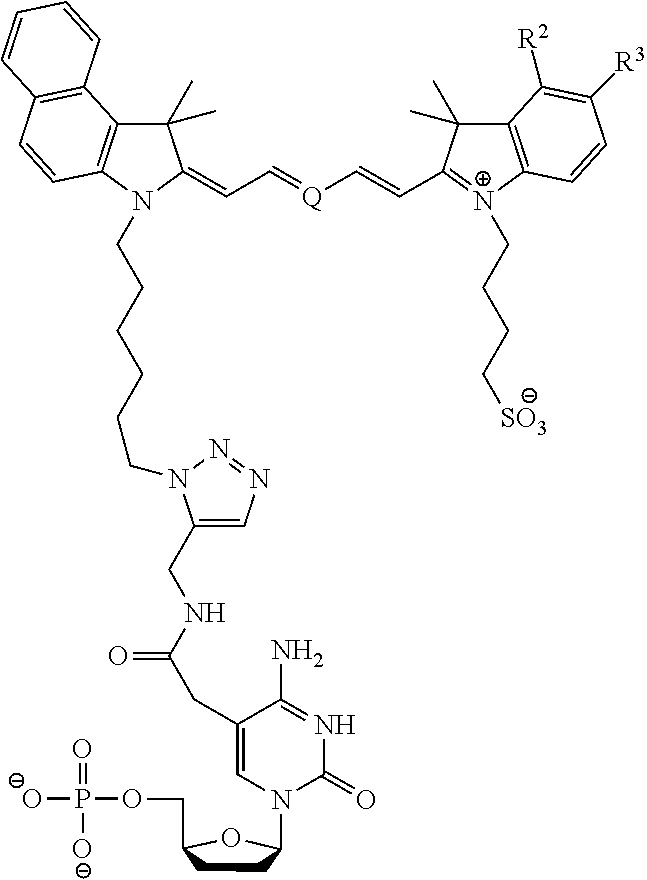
C1(C)(C)C2=C(N(CCCCCCN3C(CNC(=O)CC4=CN(C5CCC(COP(=O)([O-])[O-])O5)C(=O)N=C4N)=CN=N3)C1=CC=[Q]C=CC1=[N+](CCCC[SO3])C3=C(C1(C)C)C([R2])=C([R3])C=C3)C=CC1=C2C=CC=C1
